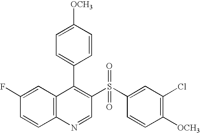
C12=C(C=C(F)C=C1)C(C1=CC=C([OCH3])C=C1)=C(S(C1=CC(Cl)=C([OCH3])C=C1)(=O)=O)C=N2
